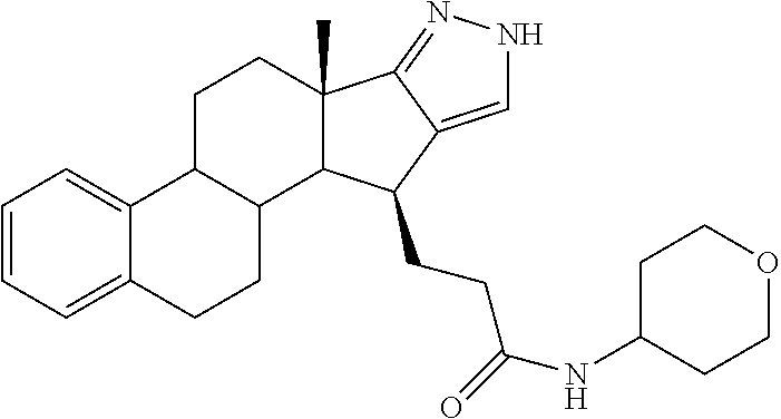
C1=CC=C2C(=C1)C1C(CC2)C2C(C)(CC1)C1=NNC=C1C2CCC(=O)NC1CCOCC1
